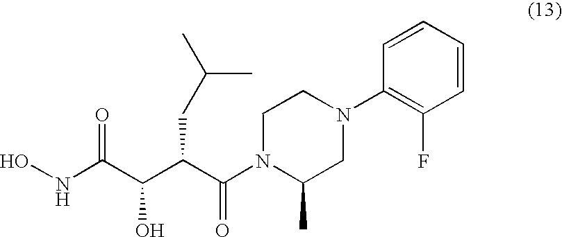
C(C(C(C(NO)=O)O)CC(C)C)(=O)N1C(C)CN(C2=C(F)C=CC=C2)CC1
